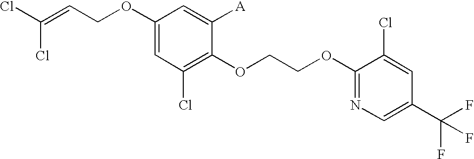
C1(OCC=C(Cl)Cl)=CC(Cl)=C(OCCOC2=NC=C(C(F)(F)F)C=C2Cl)C([A])=C1
